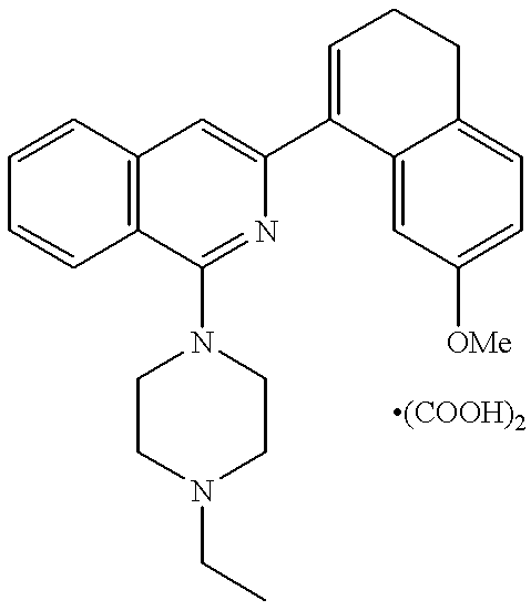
C12=C(C=CC=C1)C=C(C1=CCCC3=CC=C([OMe])C=C13)N=C2N1CCN(CC)CC1
